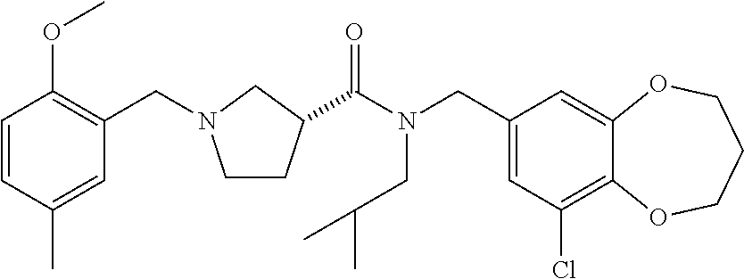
C1(CN(C(=O)C2CCN(CC3=C(OC)C=CC(C)=C3)C2)CC(C)C)=CC(Cl)=C2C(=C1)OCCCO2
